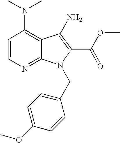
C1=CN=C2C(=C1N(C)C)C(N)=C(C(OC)=O)N2CC1=CC=C(OC)C=C1
